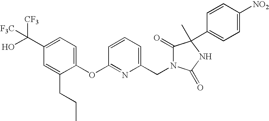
C1(C(O)([CF3])[F3C])=CC=C(OC2=NC(CN3C(=O)C(C)(C4=CC=C([NO2])C=C4)NC3=O)=CC=C2)C(CCC)=C1
